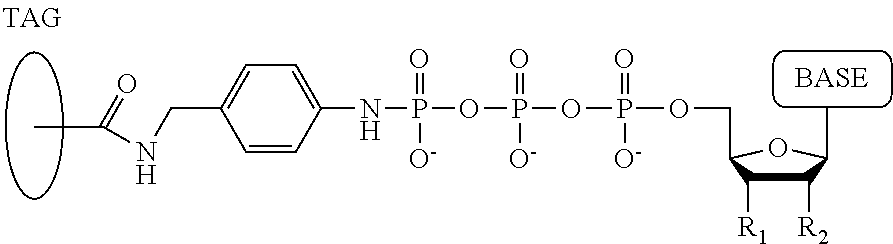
C1=C(CNC(C)=O)C=CC(NP(OP(OP(OCC2C([R1])C([R2])C(C)O2)(=O)[O-])(=O)[O-])(=O)[O-])=C1
